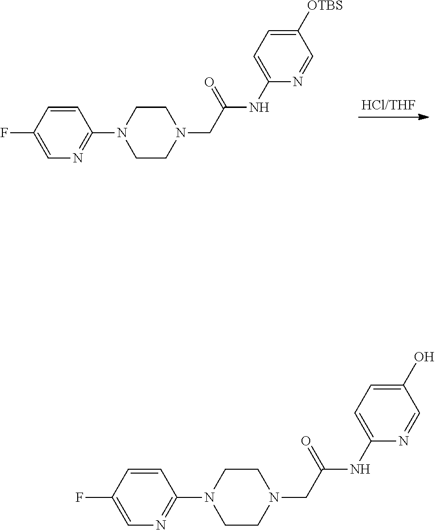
C1=CC(F)=CN=C1N1CCN(CC(NC2=CC=C([OTBS])C=N2)=O)CC1.C1(O)=CC=C(NC(CN2CCN(C3=NC=C(F)C=C3)CC2)=O)N=C1
